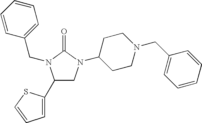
C1(C2=CC=CS2)CN(C2CCN(CC3=CC=CC=C3)CC2)C(=O)N1CC1=CC=CC=C1
